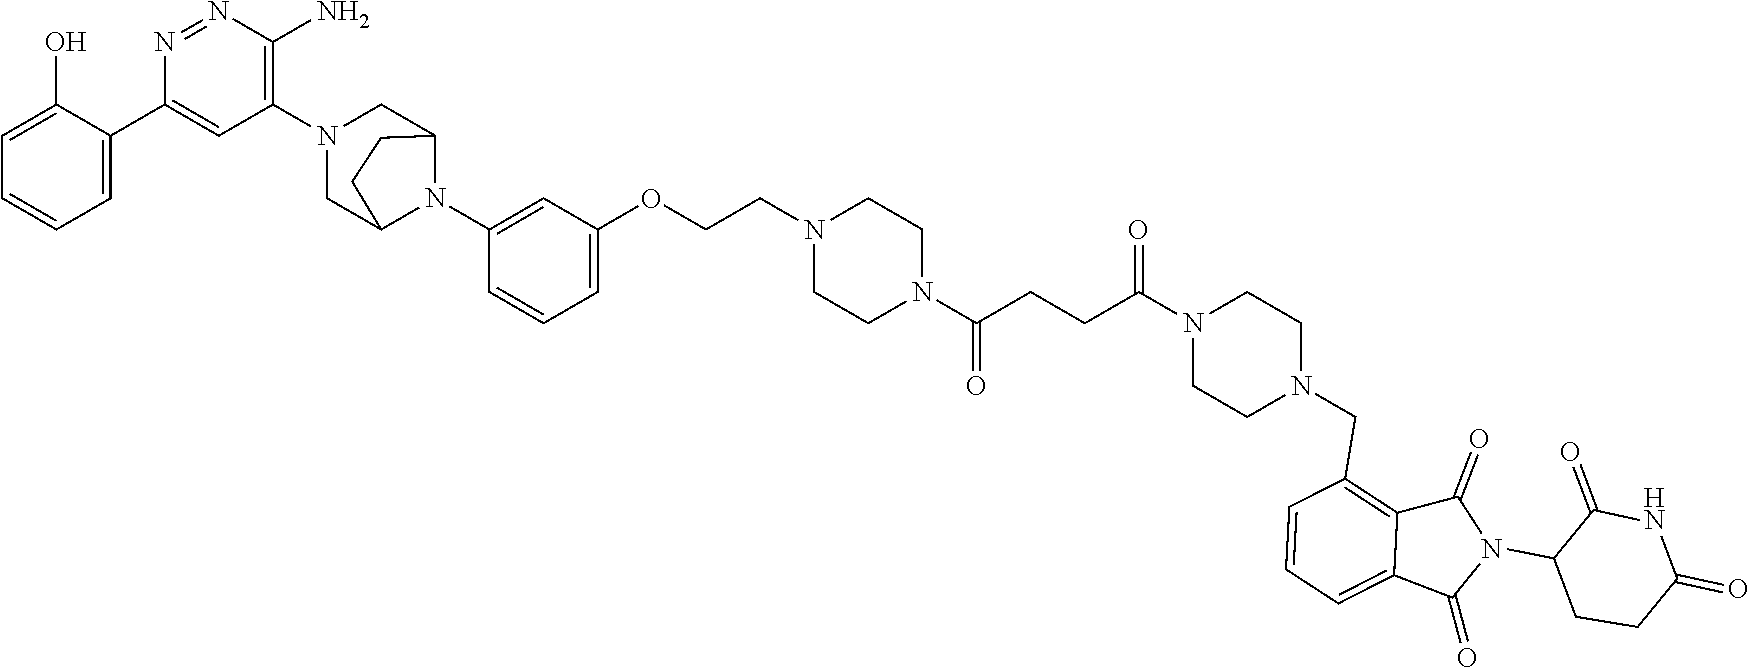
C1=C(O)C(C2=CC(N3CC4N(C5=CC(OCCN6CCN(C(CCC(N7CCN(CC8=C9C(=CC=C8)C(=O)N(C8CCC(=O)NC8=O)C9=O)CC7)=O)=O)CC6)=CC=C5)C(C3)CC4)=C(N)N=N2)=CC=C1
